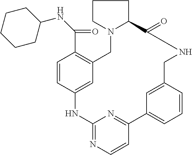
C1=CC2=CC(=C1C(NC1CCCCC1)=O)CN1C(CCC1)C(=O)NCC1=CC(=CC=C1)C1=NC(=NC=C1)N2
